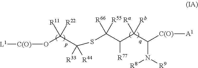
[L1][C(O)]OC(C([R33])([R44])SC(C(C(C([C(O)][A1])N([R9])[R8])([Ra])[Rb])[R77])([R66])[R55])([R11])[R22]
